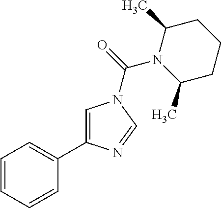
C1=C(C2=CC=CC=C2)N=CN1C(N1C(C)CCCC1C)=O
